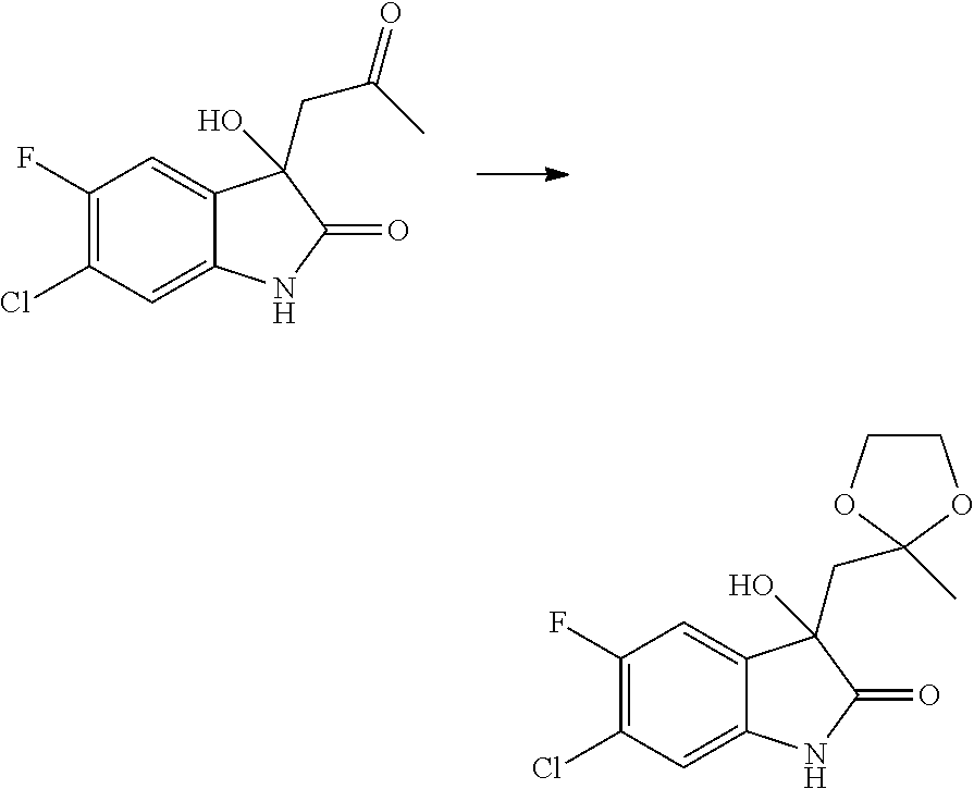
C1(F)=C(Cl)C=C2C(=C1)C(CC(C)=O)(O)C(=O)N2.C1(F)=C(Cl)C=C2C(=C1)C(CC1(C)OCCO1)(O)C(=O)N2
